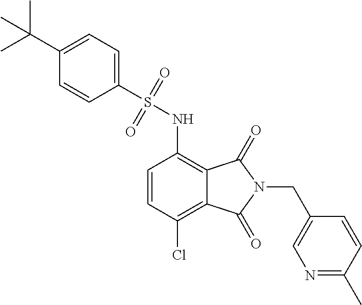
C1=CC(Cl)=C2C(=C1NS(C1=CC=C(C(C)(C)C)C=C1)(=O)=O)C(=O)N(CC1=CN=C(C)C=C1)C2=O
